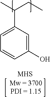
CC(CC)C1=CC=CC(O)=C1
